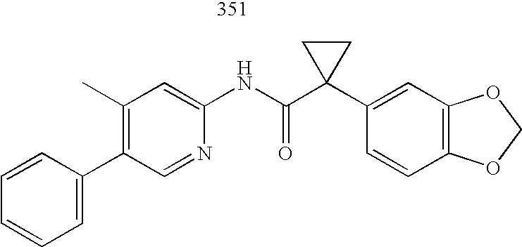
C1(C2=CC=CC=C2)=C(C)C=C(NC(C2(C3=CC4=C(C=C3)OCO4)CC2)=O)N=C1
